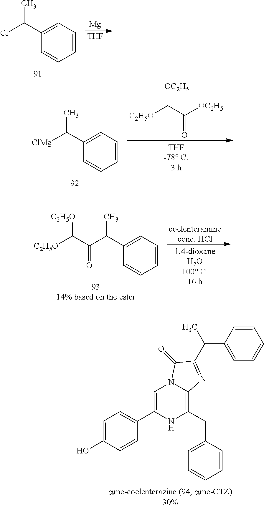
ClC(C1=CC=CC=C1)C.[Mg].[THF].[ClMg]C(C1=CC=CC=C1)C.[OC2H5]C(C([OC2H5])=O)[C2H5O].C(=O)(C([C2H5O])[C2H5O])C(C1=CC=CC=C1)C.[coelenteramineconc. HCl].C1=C(O)C=CC(C2=CN3C(=C(CC4=CC=CC=C4)N2)N=C(C(C2=CC=CC=C2)C)C3=O)=C1
